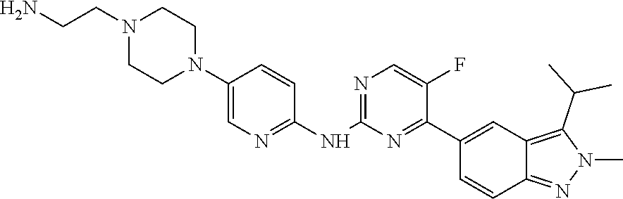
N1(CCN)CCN(C2=CN=C(NC3=NC=C(F)C(C4=CC5=C(C(C)C)N(C)N=C5C=C4)=N3)C=C2)CC1
